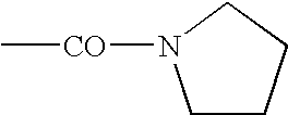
C1CCCN1[CO]C
